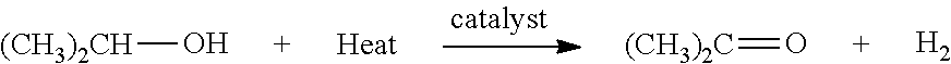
[(CH3)2CH]O.[H2].[(CH3)2C]=O
